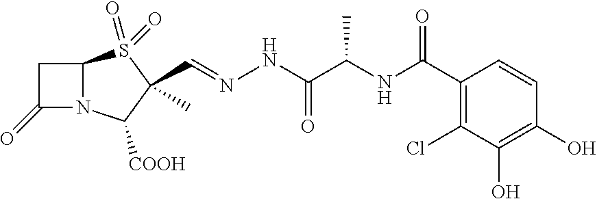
C(C1(C)S(=O)(=O)C2N(C1[COOH])C(=O)C2)=NNC(=O)C(NC(C1=C(Cl)C(O)=C(O)C=C1)=O)C
